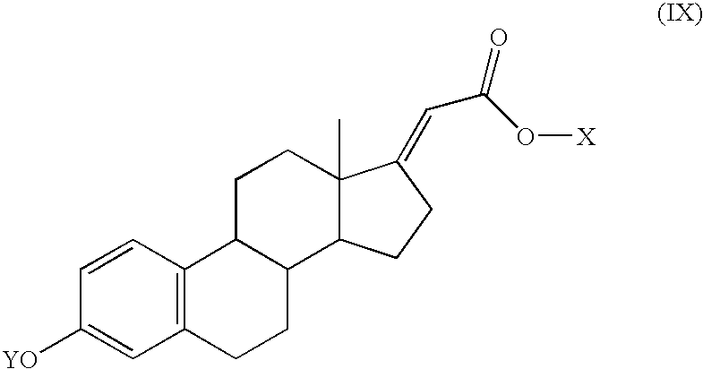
C12=C(C=CC([YO])=C1)C1C(CC2)C2C(C)(CC1)C(=CC(=O)O[X])CC2
